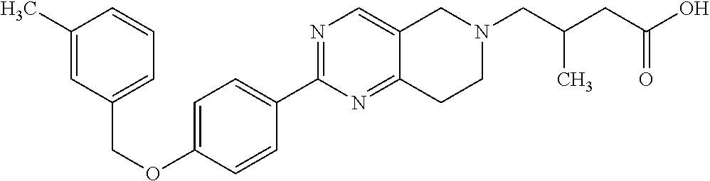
C1(C)=CC(COC2=CC=C(C3=NC=C4C(=N3)CCN(CC(C)CC(=O)O)C4)C=C2)=CC=C1
